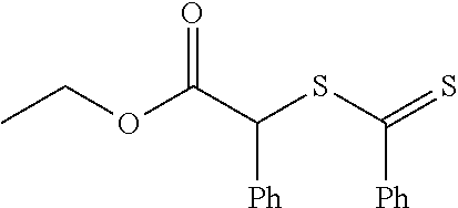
S(C(=S)[Ph])C(C(OCC)=O)[Ph]
